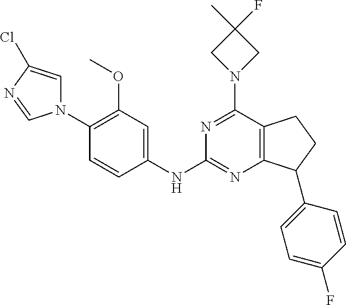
C1(OC)=C(N2C=C(Cl)N=C2)C=CC(NC2=NC3=C(C(N4CC(C)(F)C4)=N2)CCC3C2=CC=C(F)C=C2)=C1
